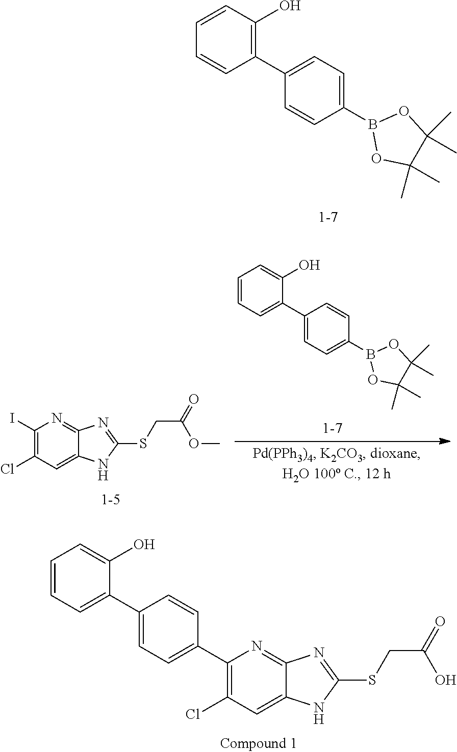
C1=CC=CC(C2=CC=C(B3OC(C)(C)C(C)(C)O3)C=C2)=C1O.C1(I)=C(Cl)C=C2C(=N1)N=C(SCC(OC)=O)N2.C1=C(O)C(C2=CC=C(B3OC(C)(C)C(C)(C)O3)C=C2)=CC=C1.C1=C(O)C(C2=CC=C(C3=C(Cl)C=C4C(=N3)N=C(SCC(O)=O)N4)C=C2)=CC=C1
